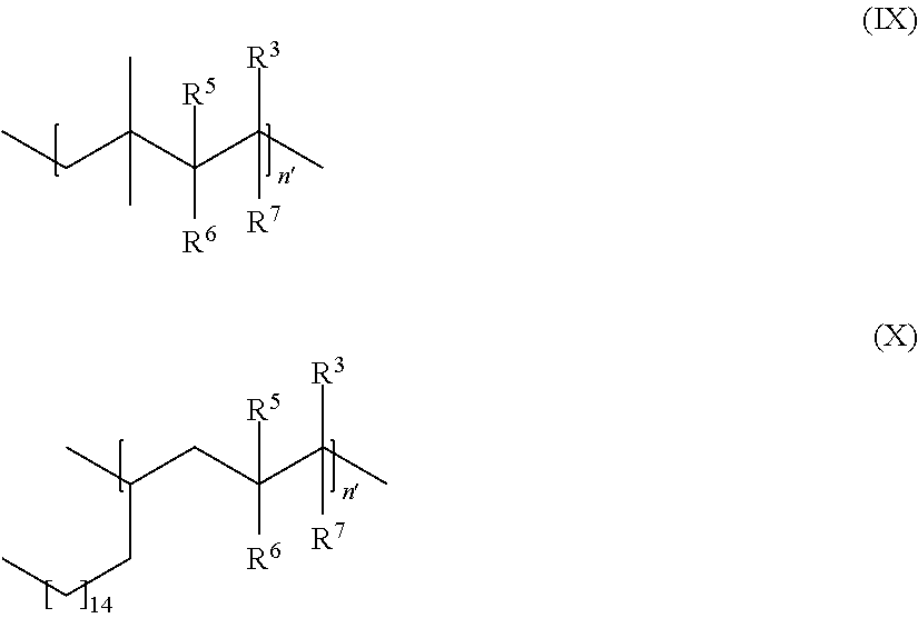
C(C)(C(C(C)([R3])[R7])([R6])[R5])(CC)C.C(C(C(C)([R3])[R7])([R6])[R5])C(C)CCC
